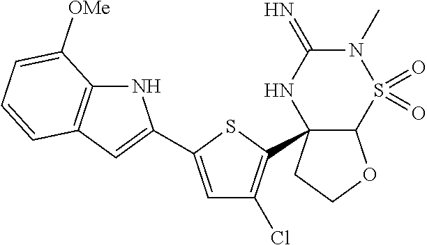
C12OCCC1(C1=C(Cl)C=C(C3=CC4=C(N3)C([OMe])=CC=C4)S1)NC(=N)N(C)S2(=O)=O
